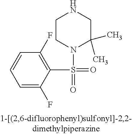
C1(F)=C(S(=O)(N2C(C)(C)CNCC2)=O)C(F)=CC=C1
